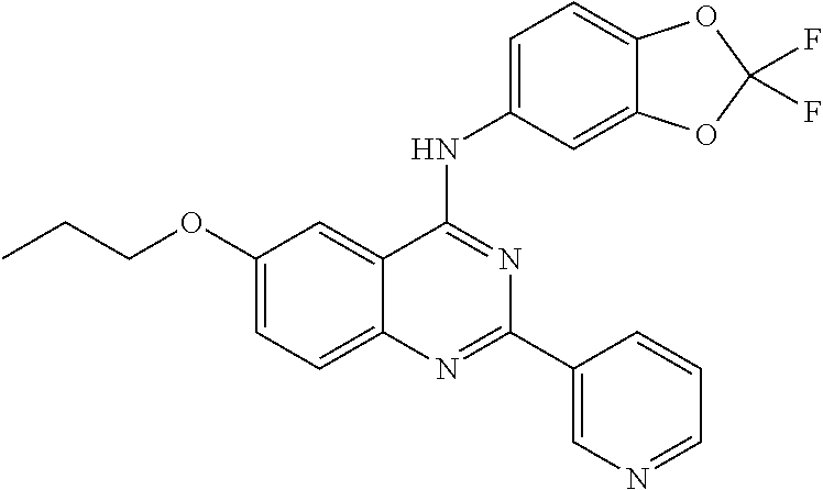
C1(OCCC)=CC=C2C(=C1)C(NC1=CC=C3C(=C1)OC(F)(F)O3)=NC(C1=CN=CC=C1)=N2
